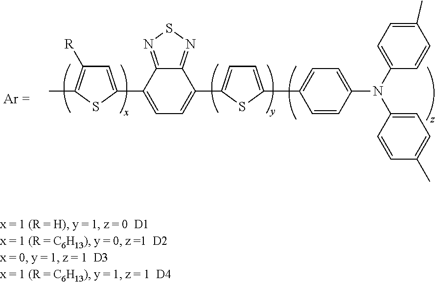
C1=C(C2=CC([R])=C(C)S2)C2=NSN=C2C(C2=CC=C(C3=CC=C(N(C4=CC=C(C)C=C4)C4=CC=C(C)C=C4)C=C3)S2)=C1
